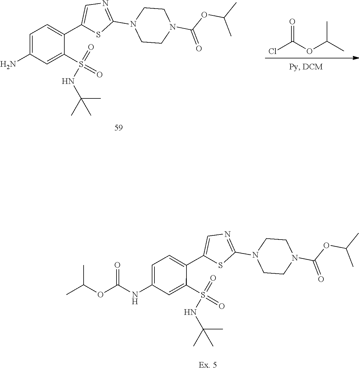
N(C1=CC=C(C2=CN=C(N3CCN(C(OC(C)C)=O)CC3)S2)C(S(=O)(=O)NC(C)(C)C)=C1)C(OC(C)C)=O.NC1=CC=C(C2=CN=C(N3CCN(C(OC(C)C)=O)CC3)S2)C(S(=O)(=O)NC(C)(C)C)=C1.C(=O)(Cl)OC(C)C
